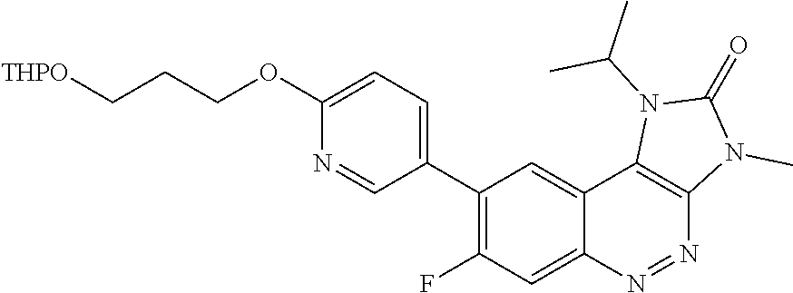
[THPO]CCCOC1=CC=C(C2=C(F)C=C3C(=C2)C2=C(N=N3)N(C)C(=O)N2C(C)C)C=N1
